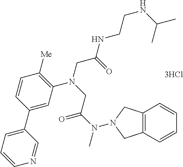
C1=CC(C2=CC=CN=C2)=CC(N(CC(N(C)N2CC3=C(C=CC=C3)C2)=O)CC(NCCNC(C)C)=O)=C1[Me]
